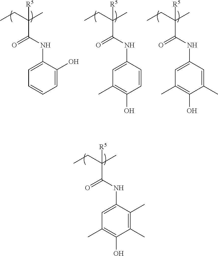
CCC(C)([R5])C(NC1=CC(C)=C(O)C(C)=C1C)=O.CCC(C)([R5])C(NC1=CC=CC=C1O)=O.CCC(C)([R5])C(NC1=CC(C)=C(O)C=C1)=O.CCC(C)([R5])C(NC1=CC(C)=C(O)C(C)=C1)=O
